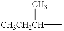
[CH3CH2CH](C)C
